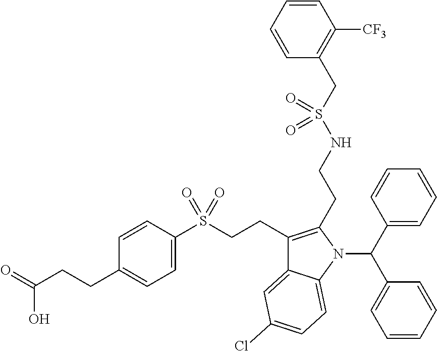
C1=C(S(CCC2=C(CCNS(CC3=C([CF3])C=CC=C3)(=O)=O)N(C(C3=CC=CC=C3)C3=CC=CC=C3)C3=CC=C(Cl)C=C23)(=O)=O)C=CC(CCC(=O)O)=C1
